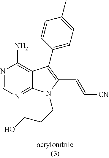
N1=CN=C2C(=C1N)C(C1=CC=C(C)C=C1)=C(C=C[CN])N2CCCO
